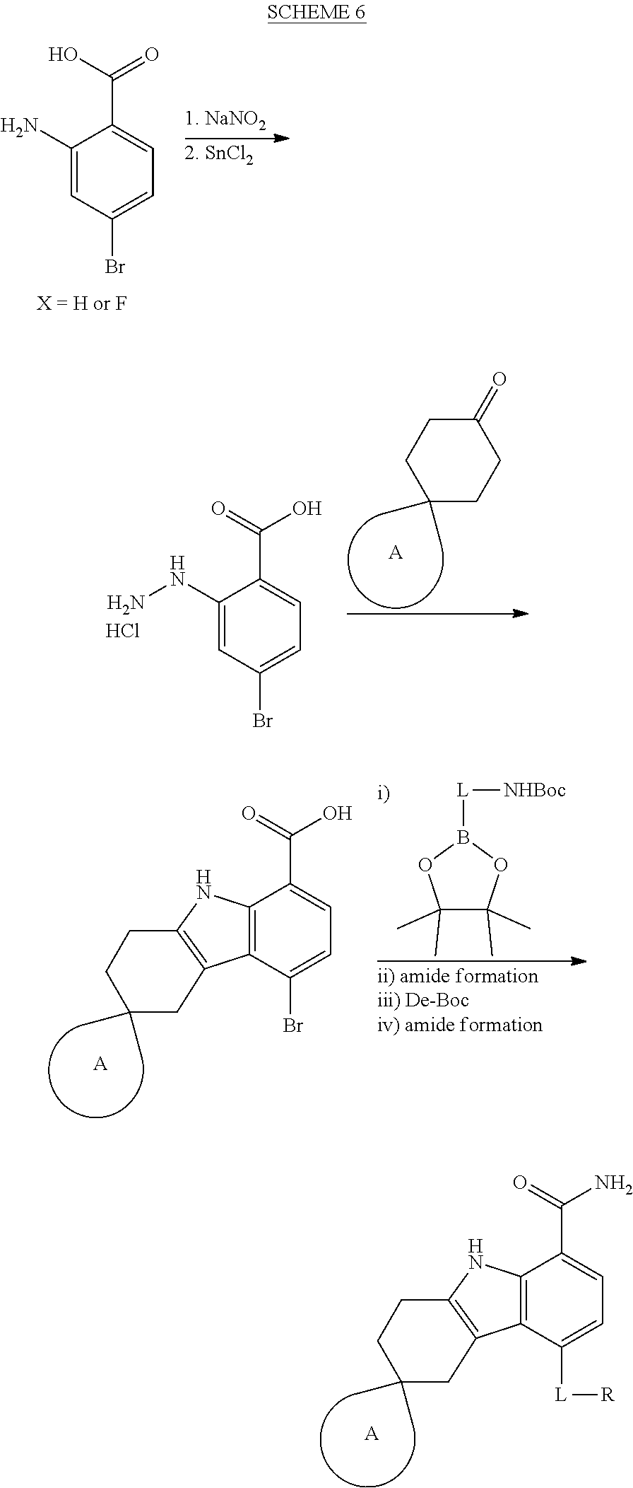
C1(C(=O)N)=CC=C([L][R])C2=C1NC1=C2CC(C)(C)CC1.[A].C1(C(=O)O)=CC=C(Br)C2=C1NC1=C2CC(C)(C)CC1.[A].C1(C)(C)C(C)(C)OB([L][NHBoc])O1.C1(C(=O)O)=CC=C(Br)C=C1N.C1(C)(C)CCC(=O)CC1.[A].NNC1=CC(Br)=CC=C1C(=O)O.Cl
